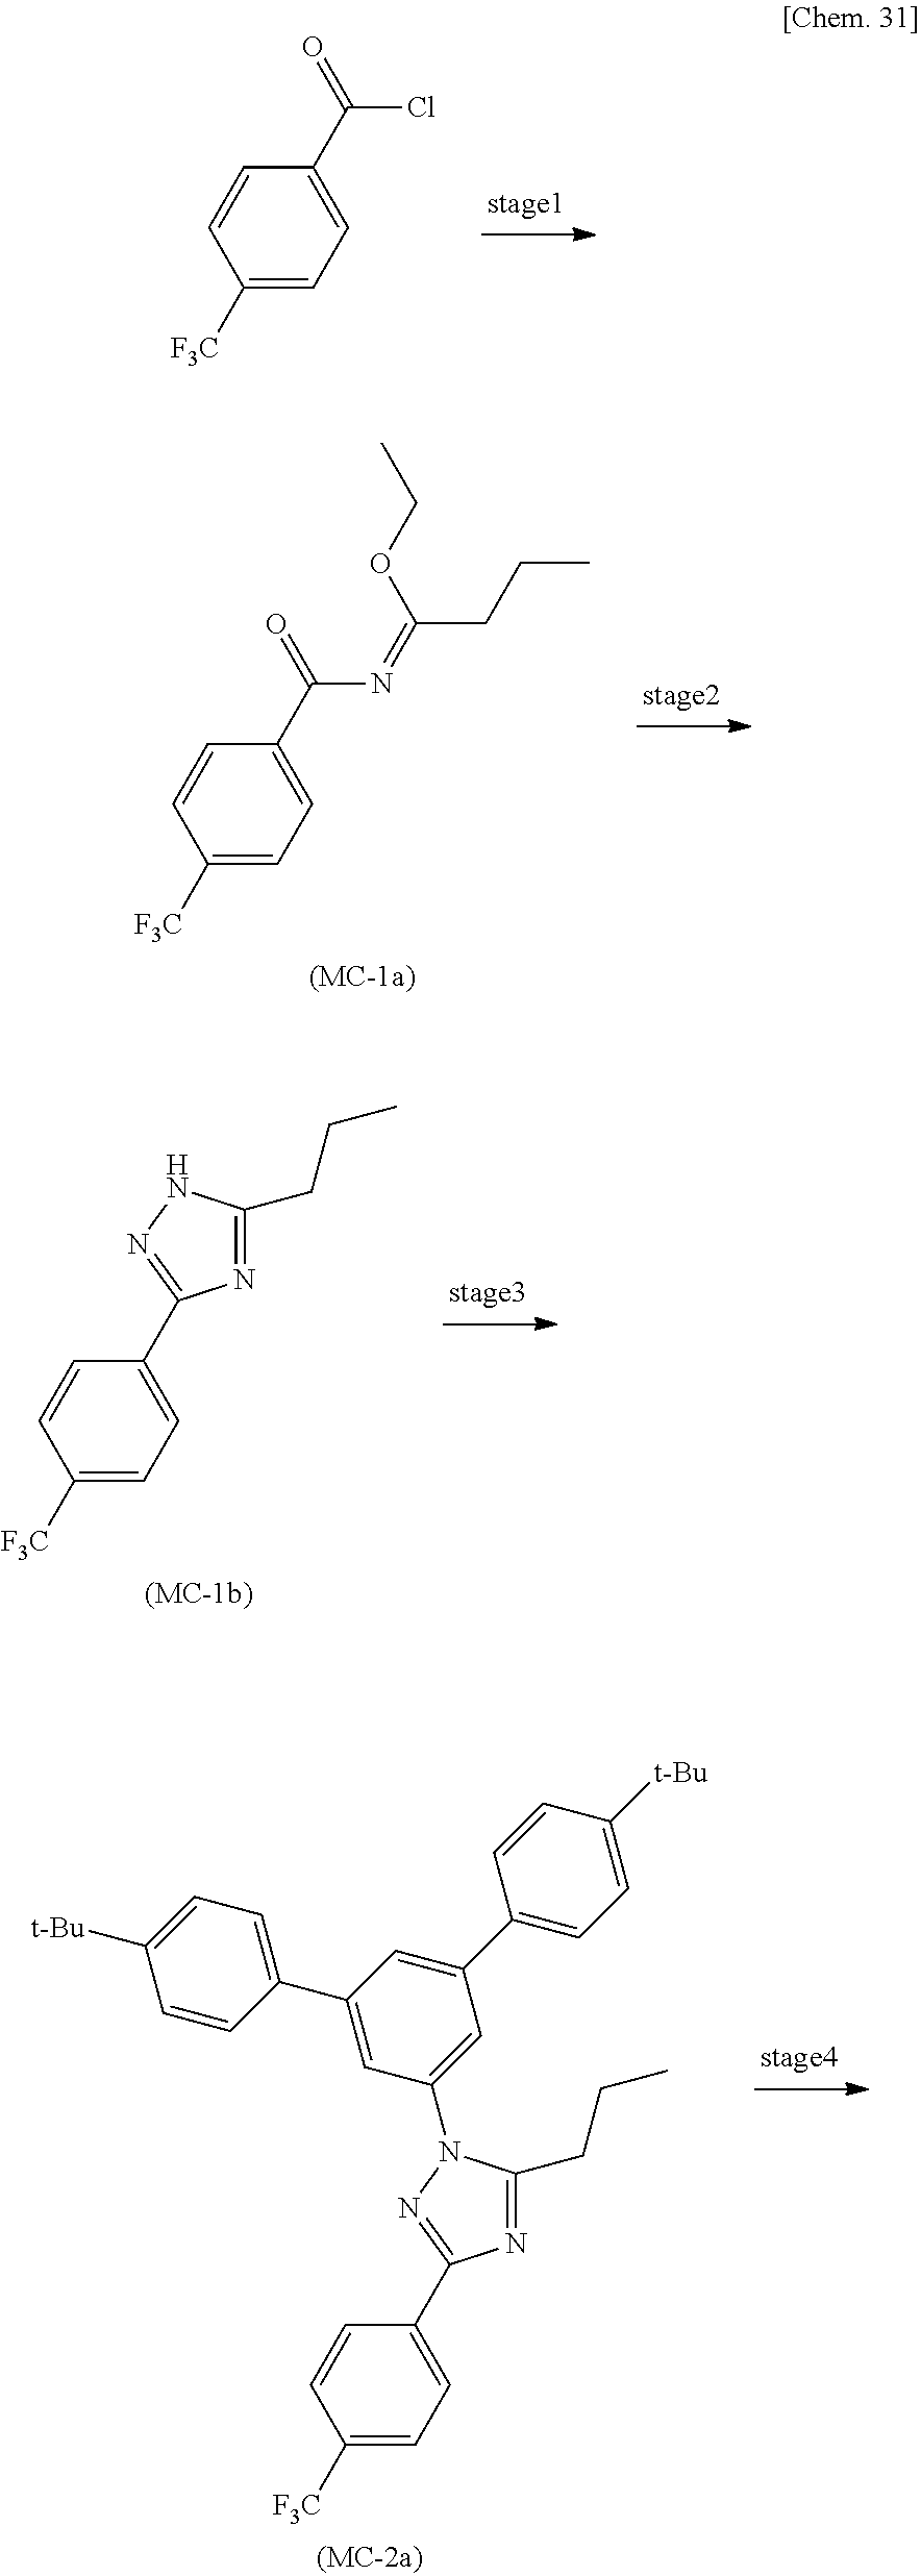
C1(C(Cl)=O)=CC=C([F3C])C=C1.C1(C(N=C(CCC)OCC)=O)=CC=C([F3C])C=C1.C1(C2=NNC(CCC)=N2)=CC=C([F3C])C=C1.C1(C2=NN(C3=CC(C4=CC=C([t-Bu])C=C4)=CC(C4=CC=C([t-Bu])C=C4)=C3)C(CCC)=N2)=CC=C([F3C])C=C1
